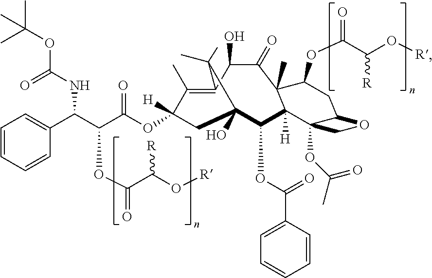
C1=CC=CC(C(C(C(OC2([H])C(C)=C3C(O)C(=O)C4(C)C(OC(=O)C(O[R])[R])CC5OCC5(OC(C)=O)C4([H])C(OC(C4=CC=CC=C4)=O)C(O)(C2)C3(C)C)=O)OC(=O)C(O[R])[R])NC(OC(C)(C)C)=O)=C1
